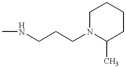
CNCCCN1C(C)CCCC1
